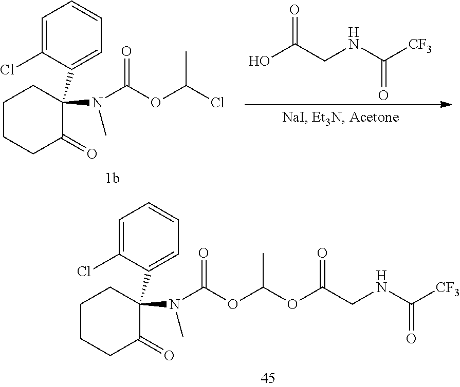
C1=C(Cl)C(C2(N(C(=O)OC(OC(CNC([CF3])=O)=O)C)C)C(=O)CCCC2)=CC=C1.C1=C(Cl)C(C2(N(C(=O)OC(Cl)C)C)C(=O)CCCC2)=CC=C1.OC(CNC([CF3])=O)=O
